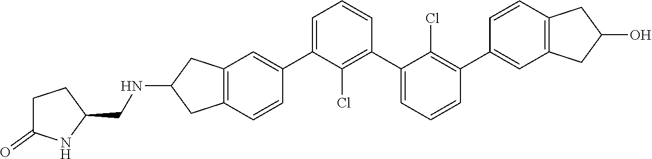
C1=C(C2=CC3=C(C=C2)CC(NCC2CCC(=O)N2)C3)C(Cl)=C(C2=CC=CC(C3=CC4=C(C=C3)CC(O)C4)=C2Cl)C=C1
